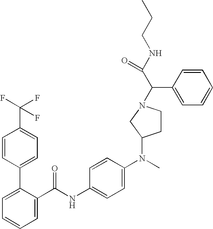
C1=C(C(NC2=CC=C(N(C)C3CCN(C(C(NCCC)=O)C4=CC=CC=C4)C3)C=C2)=O)C(C2=CC=C(C(F)(F)F)C=C2)=CC=C1
